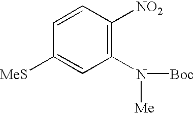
C1(N([Boc])[Me])=C([NO2])C=CC([MeS])=C1
